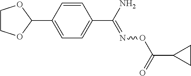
C1=C(C(N)=NOC(C2CC2)=O)C=CC(C2OCCO2)=C1
